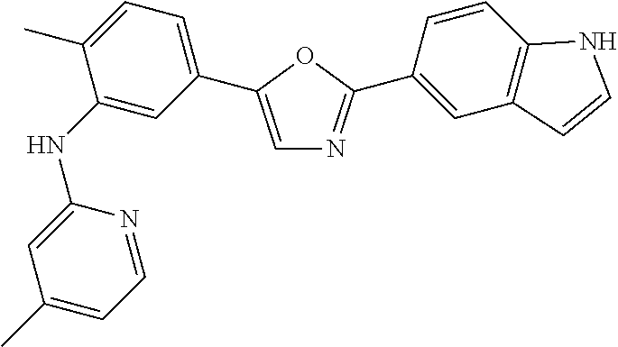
C1(NC2=CC(C3=CN=C(C4=CC5=C(C=C4)NC=C5)O3)=CC=C2C)=CC(C)=CC=N1
